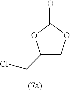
C1(CCl)COC(=O)O1
